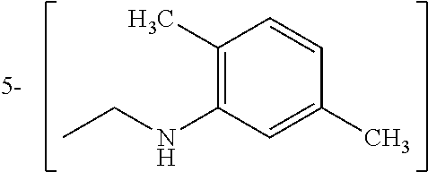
C1(C)=CC(NCC)=C(C)C=C1
